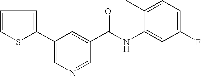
C1=CSC(C2=CN=CC(C(NC3=CC(F)=CC=C3C)=O)=C2)=C1
